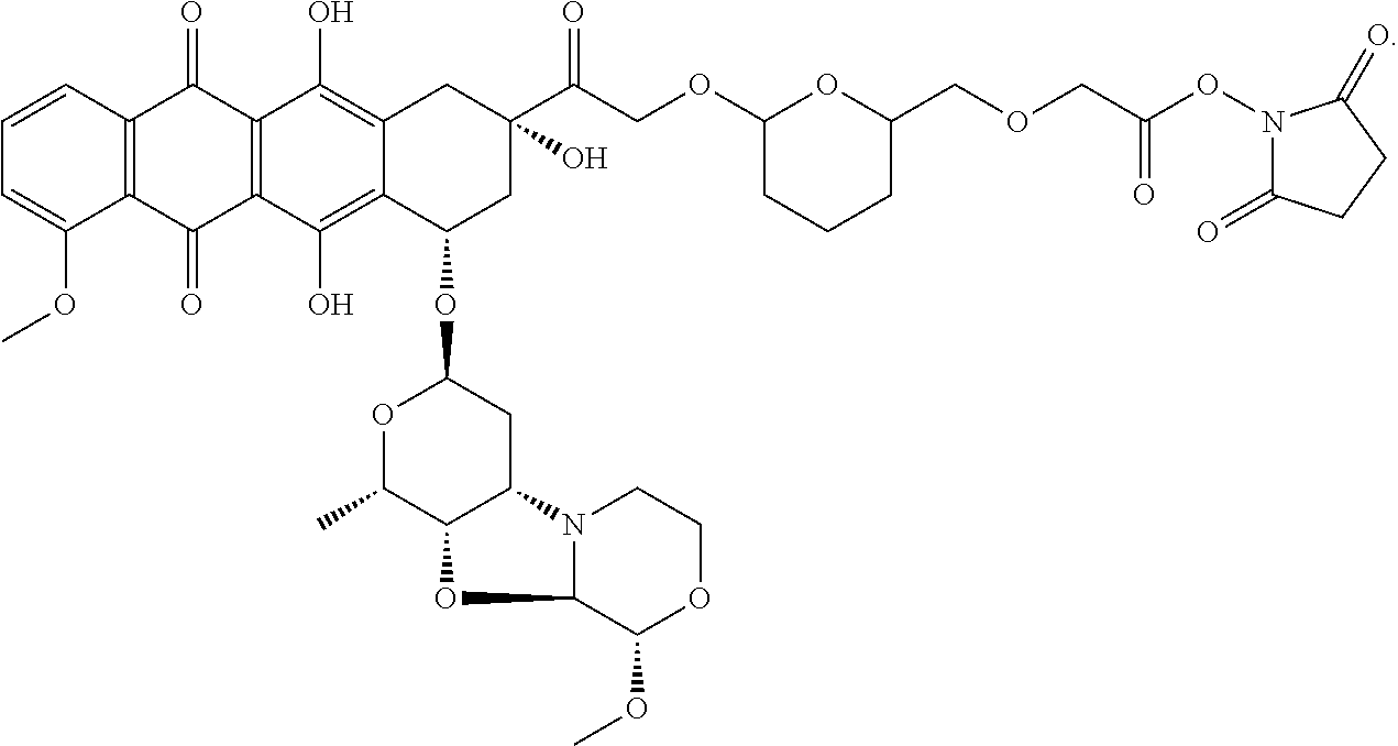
C1=CC2=C(C(OC)=C1)C(=O)C1=C(C2=O)C(O)=C2C(=C1O)C(OC1OC(C)C3C(C1)N1C(C(OC)OCC1)O3)CC(C(COC1CCCC(COCC(ON3C(=O)CCC3=O)=O)O1)=O)(O)C2
